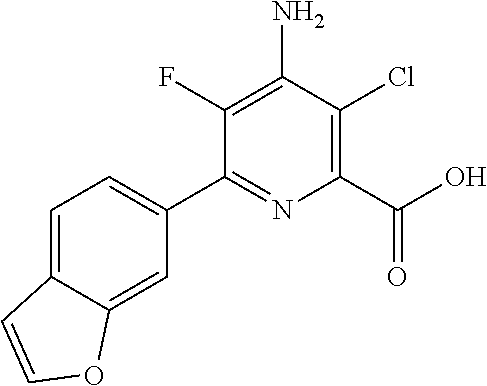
C1(C2=CC=C3C(=C2)OC=C3)=NC(C(=O)O)=C(Cl)C(N)=C1F
